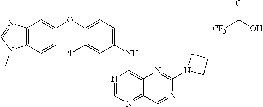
C12=C(C=CC(OC3=CC=C(NC4=C5C(=NC=N4)C=NC(N4CCC4)=N5)C=C3Cl)=C1)N(C)C=N2.O=C(O)[CF3]
